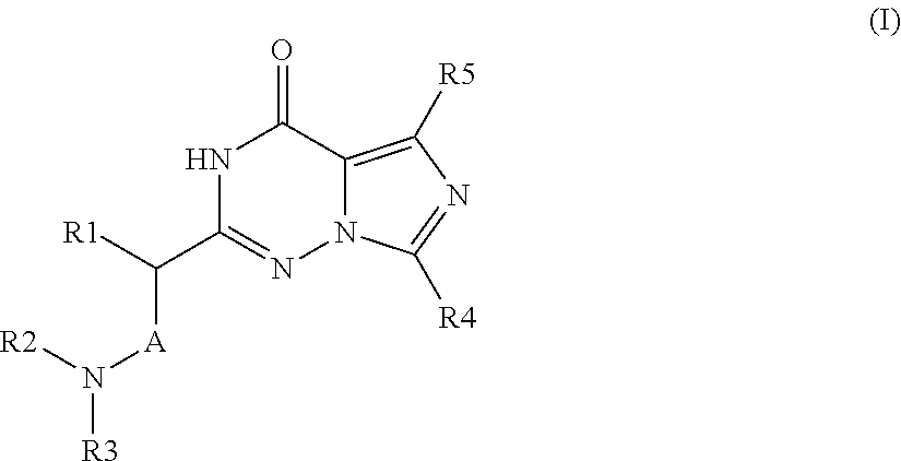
N1C(C([A]N([R3])[R2])[R1])=NN2C(=C([R5])N=C2[R4])C1=O
